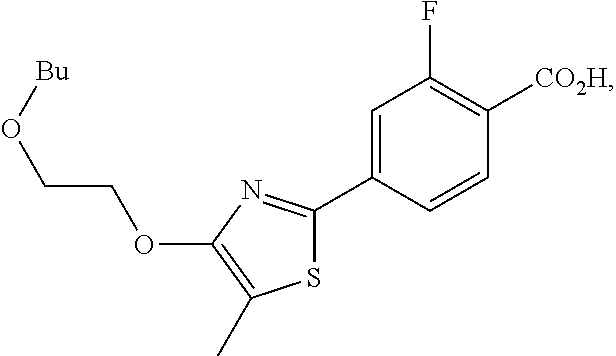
C1=C(C2=NC(OCCO[Bu])=C(C)S2)C=CC([CO2H])=C1F
